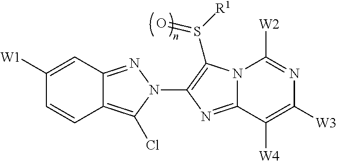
C12=C(Cl)N(C3=C(S([R1])=O)N4C(=N3)C([W4])=C([W3])N=C4[W2])N=C1C=C([W1])C=C2
